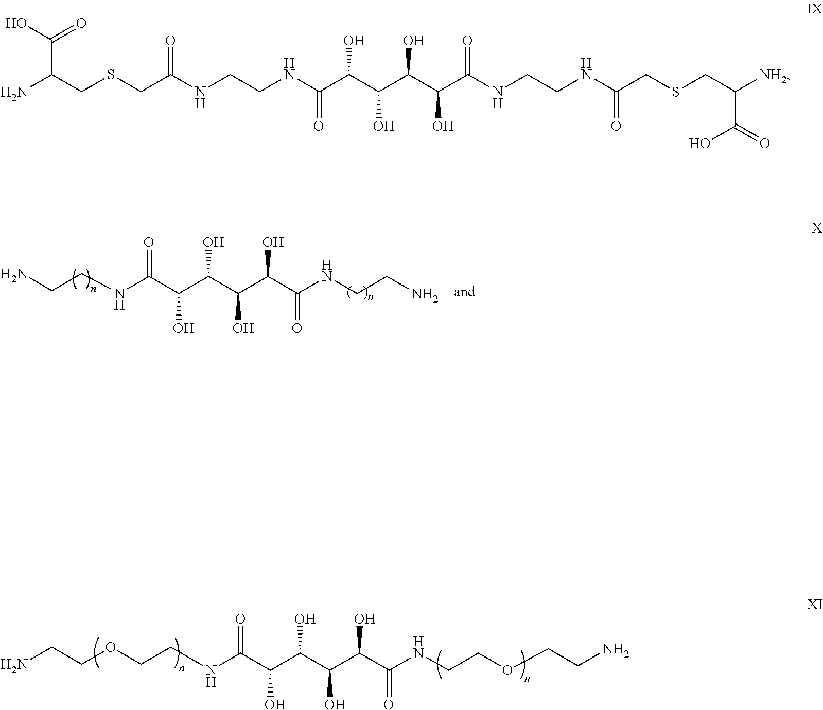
NCCNC(=O)C(O)C(O)C(O)C(O)C(=O)NCCN.NCCOCCNC(C(C(C(C(C(NCCOCCN)=O)O)O)O)O)=O.NC(C(=O)O)CSCC(=O)NCCNC(=O)C(O)C(O)C(O)C(O)C(=O)NCCNC(=O)CSCC(C(O)=O)[NH2]
